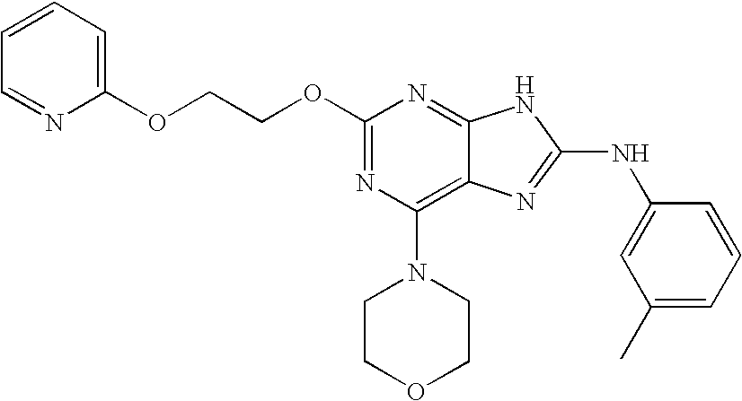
C1(OCCOC2=NC(N3CCOCC3)=C3C(=N2)NC(NC2=CC(C)=CC=C2)=N3)=CC=CC=N1
